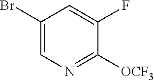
C1(Br)=CN=C([OCF3])C(F)=C1
